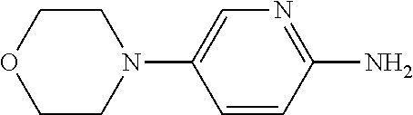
C1=CC(N)=NC=C1N1CCOCC1
